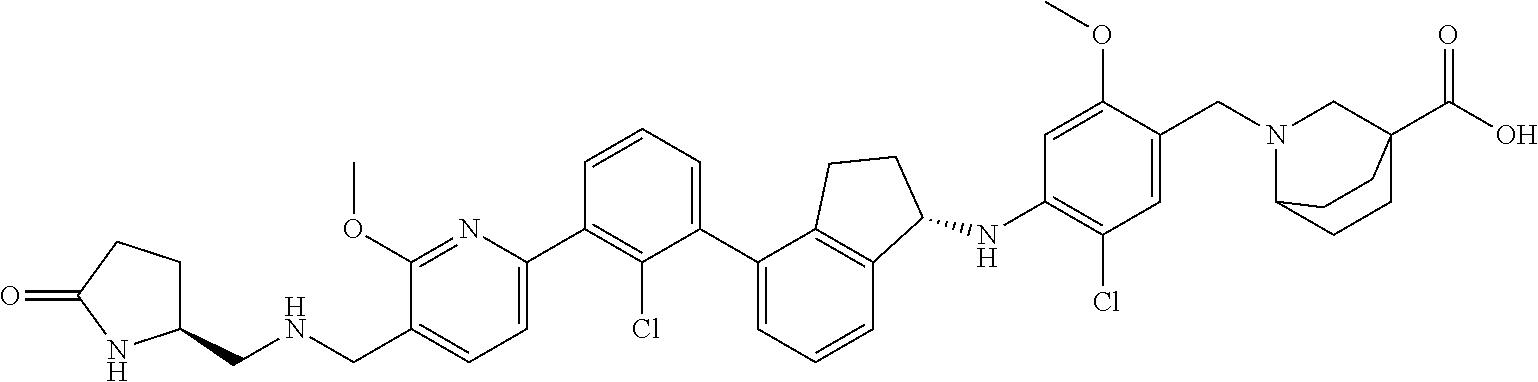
C1(CNCC2=CC=C(C3=C(Cl)C(C4=CC=CC5=C4CCC5NC4=C(Cl)C=C(CN5C6CCC(C(O)=O)(C5)CC6)C(OC)=C4)=CC=C3)N=C2OC)CCC(=O)N1
